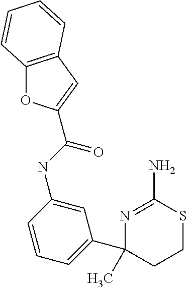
C1=C(NC(=O)C2=CC3=C(O2)C=CC=C3)C=CC=C1C1(C)CCSC(N)=N1
